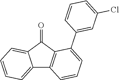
C12=CC=CC=C1C(=O)C1=C2C=CC=C1C1=CC(Cl)=CC=C1
